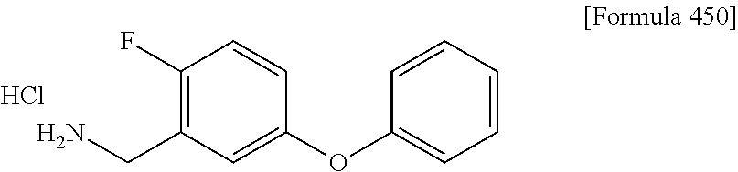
C1(F)=C(CN)C=C(OC2=CC=CC=C2)C=C1.Cl
